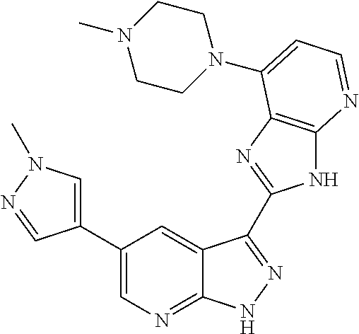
C1(C2=CN(C)N=C2)=CN=C2C(=C1)C(C1=NC3=C(N1)N=CC=C3N1CCN(C)CC1)=NN2
